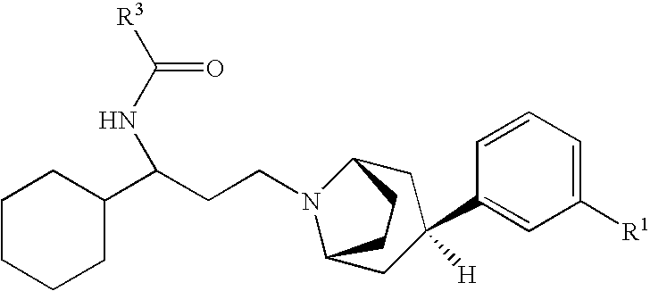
C(CN1C2CC(C3=CC([R1])=CC=C3)([H])CC1CC2)C(C1CCCCC1)NC([R3])=O
